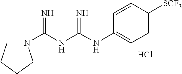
N1(C(NC(NC2=CC=C([SCF3])C=C2)=N)=N)CCCC1.Cl
